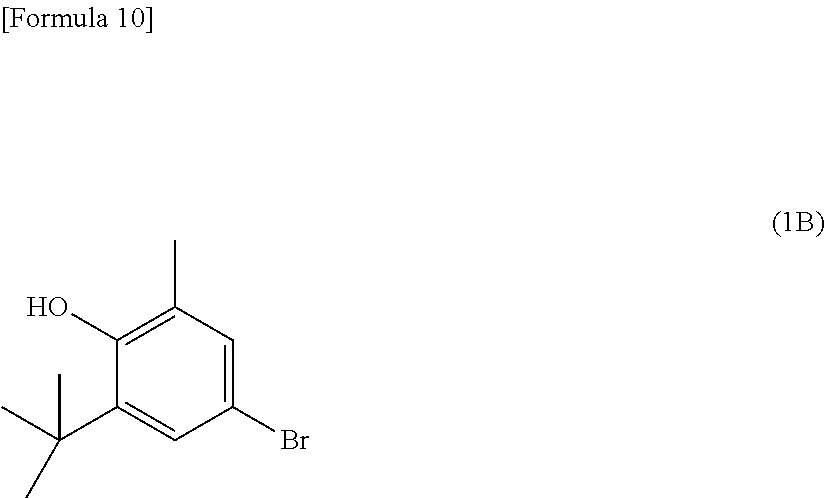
C1(Br)=CC(C)=C(O)C(C(C)(C)C)=C1
